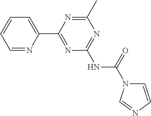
C1=NC(C2=NC(NC(=O)N3C=CN=C3)=NC(C)=N2)=CC=C1
